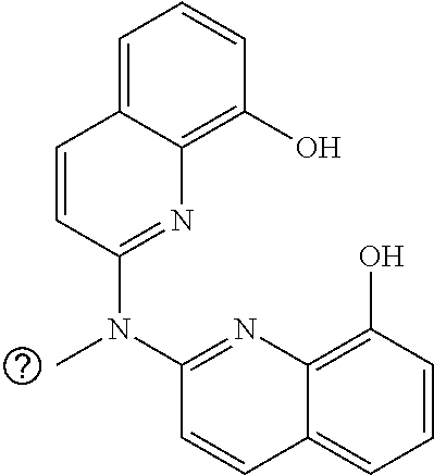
C1=C2C(=C(O)C=C1)N=C(N(C1=NC3=C(O)C=CC=C3C=C1)C)C=C2
